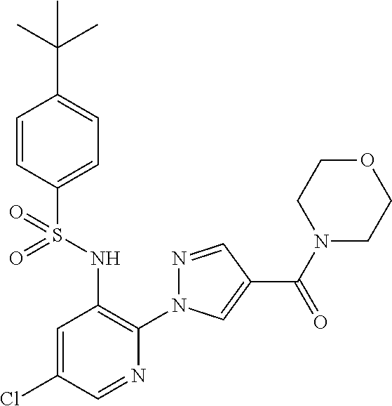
C1=CC(S(NC2=C(N3N=CC(C(N4CCOCC4)=O)=C3)N=CC(Cl)=C2)(=O)=O)=CC=C1C(C)(C)C
